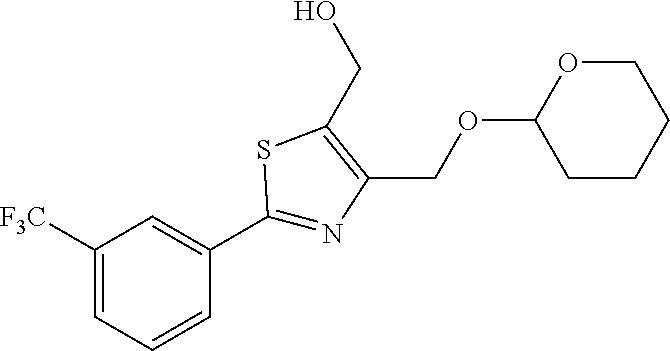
C1([F3C])=CC=CC(C2=NC(COC3CCCCO3)=C(CO)S2)=C1
